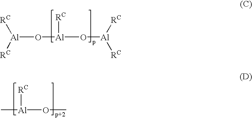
[Al](O[Al](O[Al]([RC])[RC])[RC])([RC])[RC].[Al](OC)([RC])C
